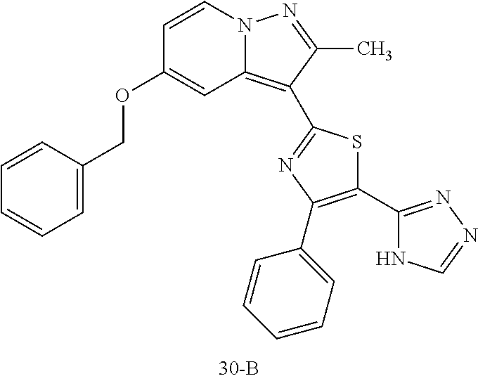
C1(OCC2=CC=CC=C2)=CC2=C(C3=NC(C4=CC=CC=C4)=C(C4=NN=CN4)S3)C(C)=NN2C=C1
